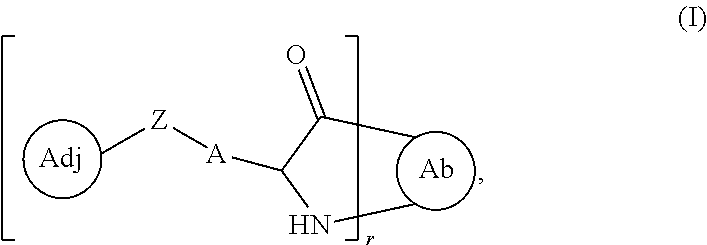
C[Z][A]C(C(C)=O)NC
